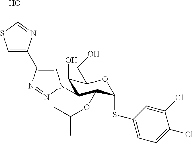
C1=C(C2=CN(C3C(O)C(CO)OC(SC4=CC=C(Cl)C(Cl)=C4)C3OC(C)C)N=N2)N=C(O)S1
